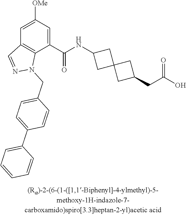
C1=C([OMe])C=C(C(NC2CC3(C2)CC(CC(O)=O)C3)=O)C2=C1C=NN2CC1=CC=C(C2=CC=CC=C2)C=C1
